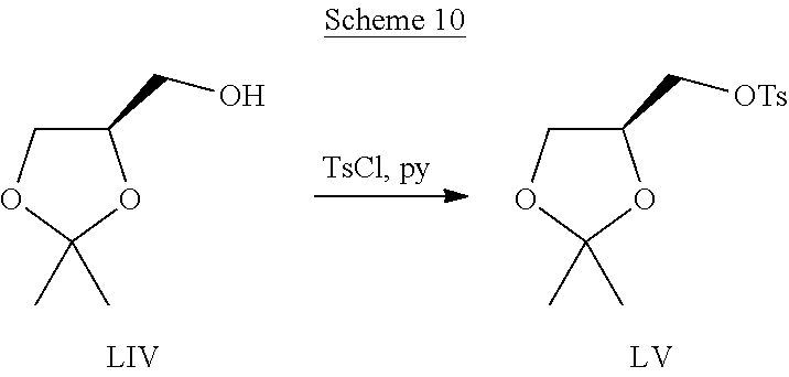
C1(CO)COC(C)(C)O1.C1(C[OTs])COC(C)(C)O1
